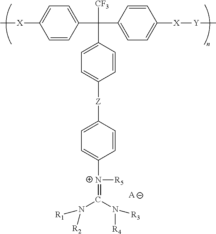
C1=CC(C(C2=CC=C([X][Y]C)C=C2)([CF3])C2=CC=C([Z]C3=CC=C([N+](=C(N([R3])[R4])N([R1])[R2])[R5])C=C3)C=C2)=CC=C1[X]C.[A]
